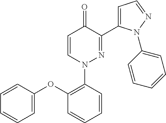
C1=CN(C2=C(OC3=CC=CC=C3)C=CC=C2)N=C(C2=CC=NN2C2=CC=CC=C2)C1=O
